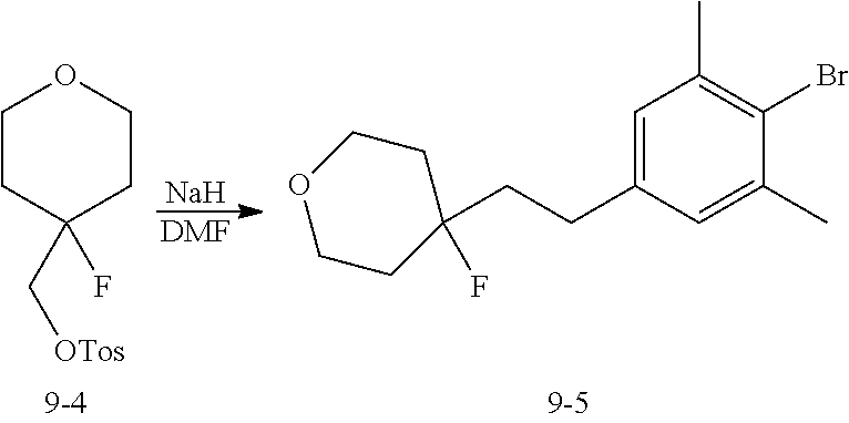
C1CC(F)(C[OTos])CCO1.[Na].[DMF].C1=C(CCC2(F)CCOCC2)C=C(C)C(Br)=C1C
